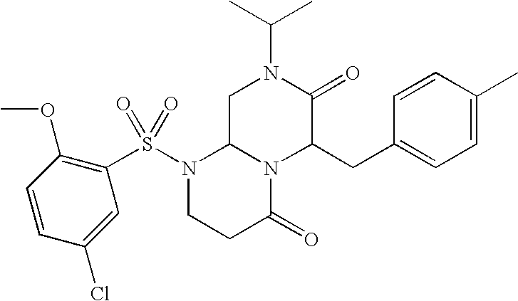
C1C2N(C(CC3=CC=C(C)C=C3)C(=O)N1C(C)C)C(=O)CCN2S(=O)(C1=C(OC)C=CC(Cl)=C1)=O
